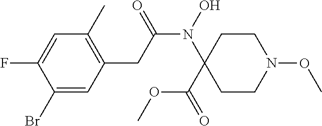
C1=C(F)C(Br)=CC(CC(N(O)C2(C(=O)OC)CCN(OC)CC2)=O)=C1C
